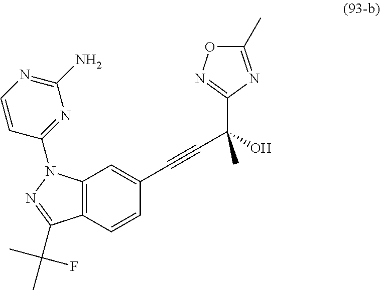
C12=C(C=CC(C#CC(O)(C3=NOC(C)=N3)C)=C1)C(C(C)(C)F)=NN2C1=NC(N)=NC=C1
